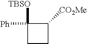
C1([TBSO])([Ph])CCC1[CO2Me]
